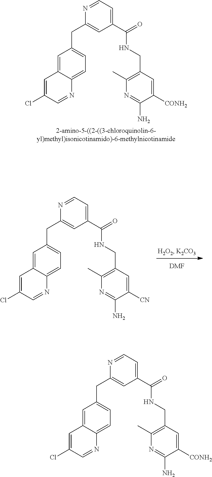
[DMF].C1=C(C(=O)NCC2=C(C)N=C(N)C([CN])=C2)C=C(CC2=CC=C3N=CC(Cl)=CC3=C2)N=C1.C1=C(C(=O)NCC2=C(C)N=C(N)C([CONH2])=C2)C=C(CC2=CC=C3N=CC(Cl)=CC3=C2)N=C1.C1=C(C(=O)NCC2=C(C)N=C(N)C([CONH2])=C2)C=C(CC2=CC=C3N=CC(Cl)=CC3=C2)N=C1
